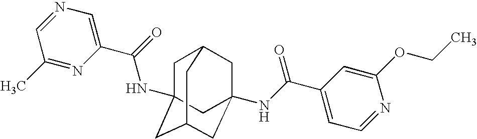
C1C2(NC(C3=CN=CC(C)=N3)=O)CC3CC(NC(C4=CC=NC(OCC)=C4)=O)(CC1C3)C2
